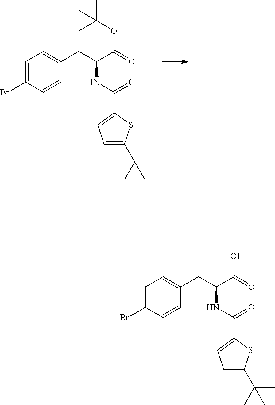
C1=C(Br)C=CC(CC(NC(=O)C2=CC=C(C(C)(C)C)S2)C(=O)OC(C)(C)C)=C1.C1=C(Br)C=CC(CC(NC(=O)C2=CC=C(C(C)(C)C)S2)C(=O)O)=C1
